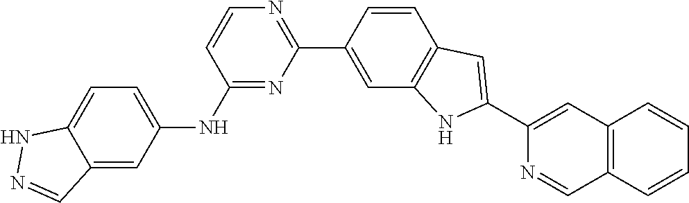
N1=C(NC2=CC=C3C(=C2)C=NN3)C=CN=C1C1=CC2=C(C=C1)C=C(C1=CC3=C(C=CC=C3)C=N1)N2
